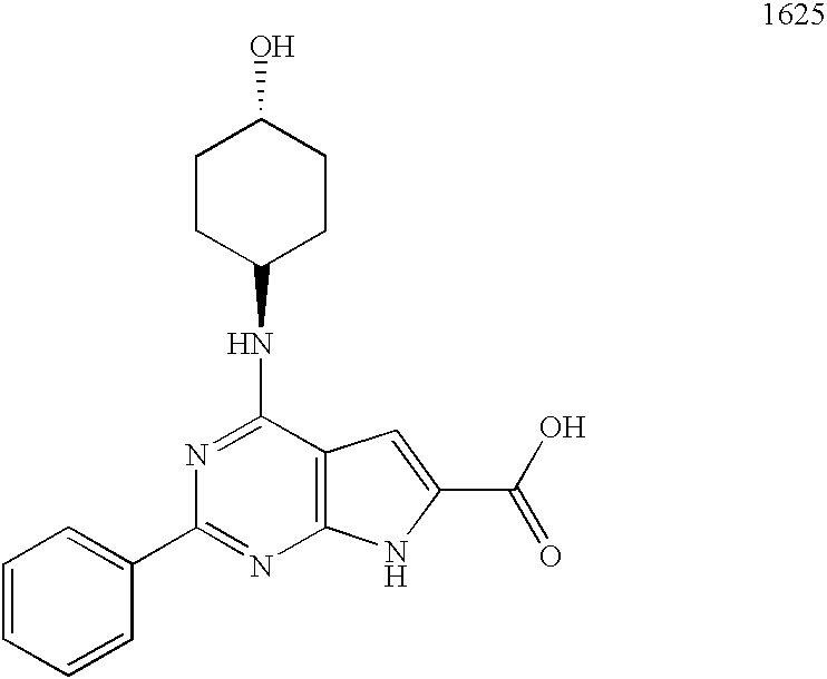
C12=C(NC(C(O)=O)=C1)N=C(C1=CC=CC=C1)N=C2NC1CCC(O)CC1
